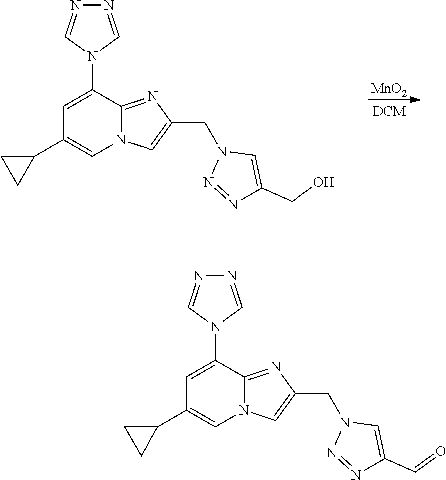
N1=NC(C=O)=CN1CC1=CN2C(=N1)C(N1C=NN=C1)=CC(C1CC1)=C2.N1=NC(CO)=CN1CC1=CN2C(=N1)C(N1C=NN=C1)=CC(C1CC1)=C2.[MnO2]
